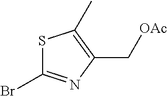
S1C(Br)=NC(C[OAc])=C1C
